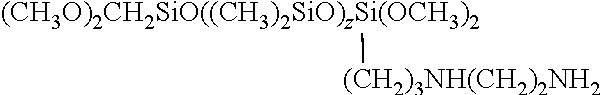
[(CH3O)2CH2SiO((CH3)2SiO)zSi(OCH3)2][(CH2)3NH(CH2)2NH2]
